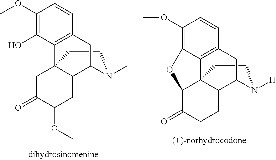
C1CN(C)C2C3C1(C1=C(C=CC(OC)=C1O)C2)CC(=O)C(OC)C3.C1CN([H])C2C3C14C1=C(C=CC(OC)=C1OC4C(=O)CC3)C2
